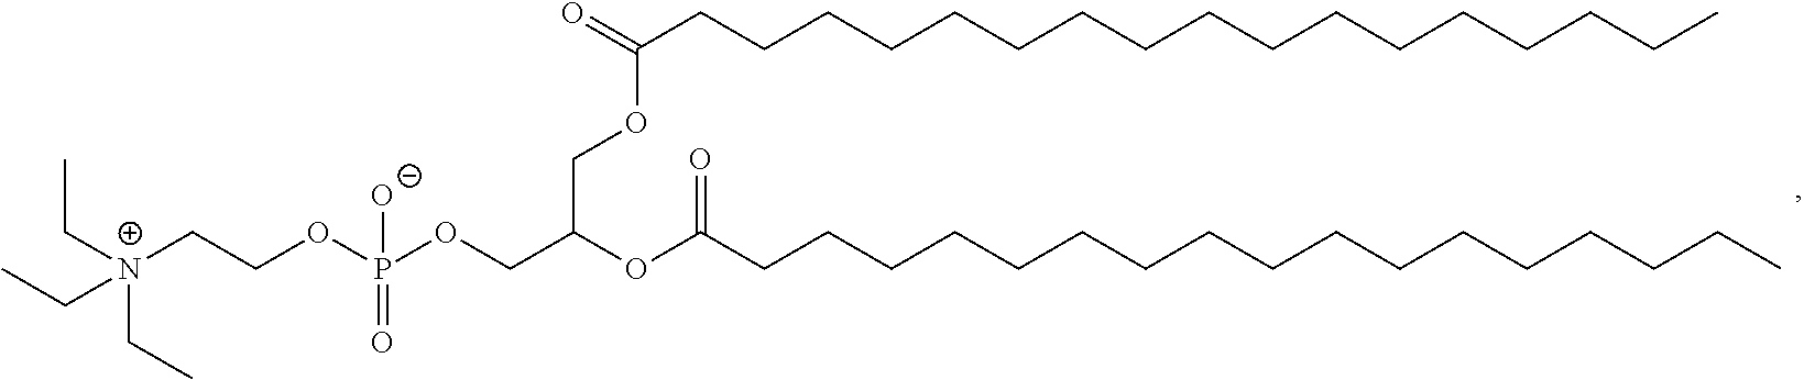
C([N+](CCOP(OCC(OC(CCCCCCCCCCCCCCCCC)=O)COC(=O)CCCCCCCCCCCCCCCCC)([O-])=O)(CC)CC)C
